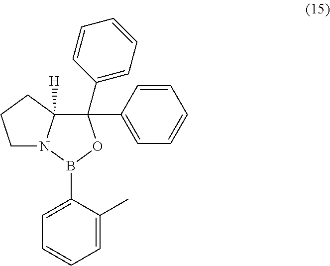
C1N2C([H])(CC1)C(C1=CC=CC=C1)(C1=CC=CC=C1)OB2C1=CC=CC=C1C
